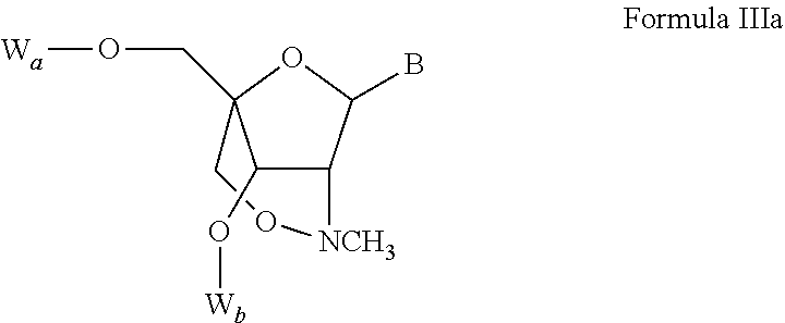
C12C(B)OC(CO[Wa])(CO[NCH3]1)C2O[Wb]
